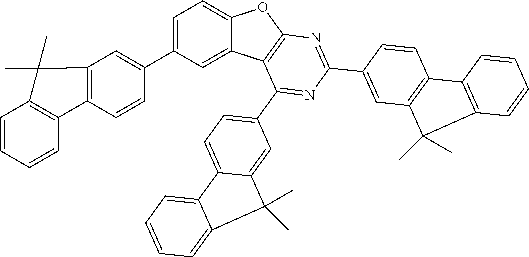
C1=C(C2=CC3=C(C=C2)C2=C(C=CC=C2)C3(C)C)C=C2C(=C1)OC1=C2C(C2=CC=C3C(=C2)C(C)(C)C2=CC=CC=C32)=NC(C2=CC3=C(C=C2)C2=C(C=CC=C2)C3(C)C)=N1
